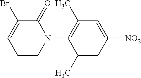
C1=C(C)C(N2C(=O)C(Br)=CC=C2)=C(C)C=C1[NO2]
